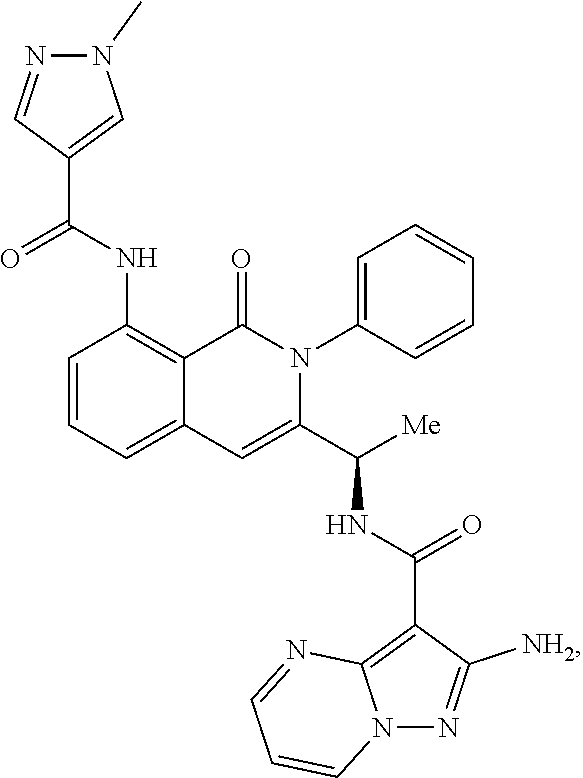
C1=CC=C2C(=C1NC(C1=CN(C)N=C1)=O)C(=O)N(C1=CC=CC=C1)C(C([Me])NC(C1=C3N(N=C1[NH2])C=CC=N3)=O)=C2
